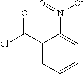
ClC(C1=CC=CC=C1[N+](=O)[O-])=O
